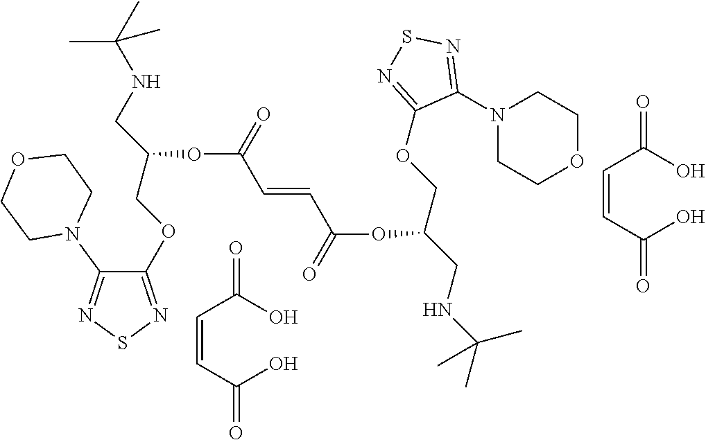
C(=CC(O)=O)C(O)=O.C(COC1=NSN=C1N1CCOCC1)(CNC(C)(C)C)OC(C=CC(OC(COC1=NSN=C1N1CCOCC1)CNC(C)(C)C)=O)=O.C(=CC(O)=O)C(O)=O
